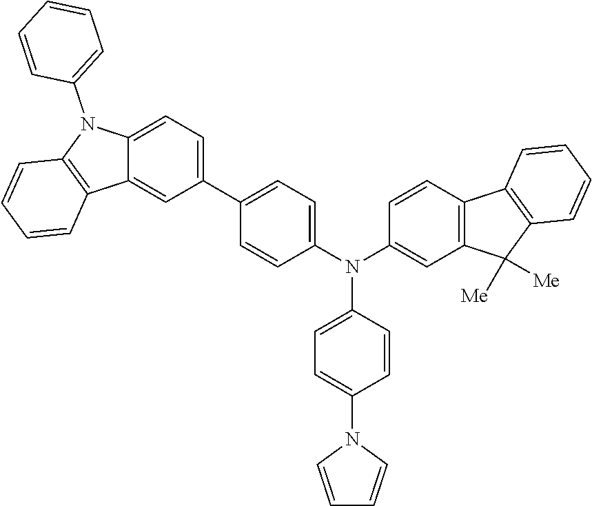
C1=CC(N(C2=CC3=C(C=C2)C2=C(C3([Me])[Me])C=CC=C2)C2=CC=C(N3C=CC=C3)C=C2)=CC=C1C1=CC=C2C(=C1)C1=C(N2C2=CC=CC=C2)C=CC=C1
